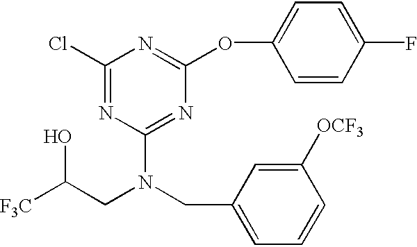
C(CN(CC1=CC=CC([OCF3])=C1)C1=NC(OC2=CC=C(F)C=C2)=NC(Cl)=N1)([F3C])O
